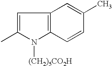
C1=C(C)N([(CH2)5CO2H])C2=C1C=C(C)C=C2
